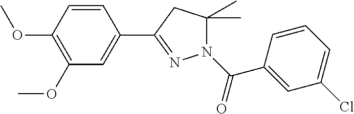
C1=CC(OC)=C(OC)C=C1C1=NN(C(C2=CC(Cl)=CC=C2)=O)C(C)(C)C1
